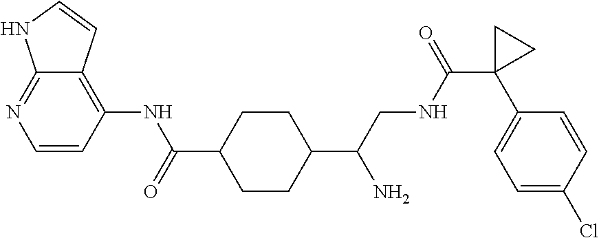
C1=CC(NC(=O)C2CCC(C(CNC(C3(C4=CC=C(Cl)C=C4)CC3)=O)N)CC2)=C2C(=N1)NC=C2
